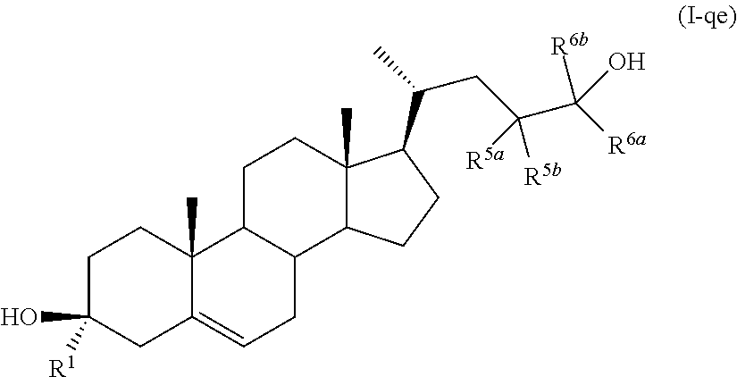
C1C([R1])(O)CC2=CCC3C(C2(C)C1)CCC1(C)C3CCC1C(C)CC(C([R6a])(O)[R6b])([R5a])[R5b]
